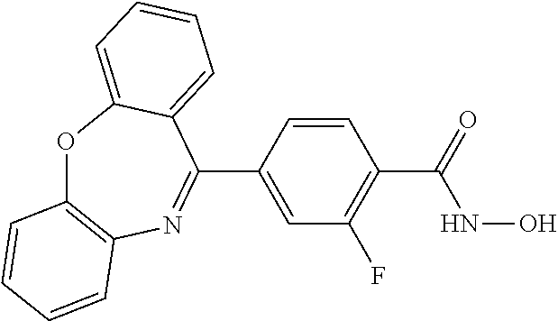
O1C2=C(N=C(C3=CC(F)=C(C(NO)=O)C=C3)C3=CC=CC=C13)C=CC=C2
